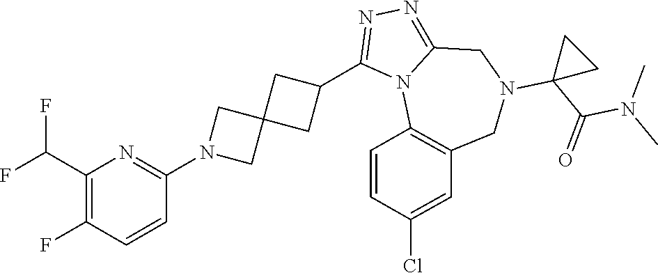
C1(F)=C(C(F)F)N=C(N2CC3(C2)CC(C2=NN=C4N2C2=C(CN(C5(C(=O)N(C)C)CC5)C4)C=C(Cl)C=C2)C3)C=C1
